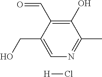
C1(O)=C(C=O)C(CO)=CN=C1C.[H]Cl
